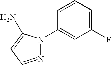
N1=CC=C(N)N1C1=CC(F)=CC=C1
